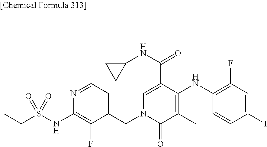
C1=CC(I)=CC(F)=C1NC1=C(C)C(=O)N(CC2=CC=NC(NS(CC)(=O)=O)=C2F)C=C1C(NC1CC1)=O
